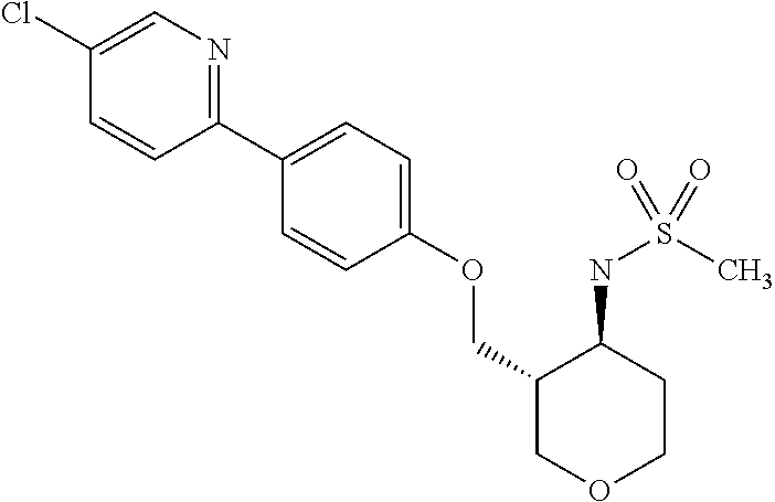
C1(C2=CC=C(OCC3COCCC3NS(C)(=O)=O)C=C2)=NC=C(Cl)C=C1
